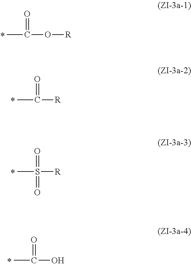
CC(=O)O[R].CC(=O)[R].CS(=O)([R])=O.CC(=O)O
